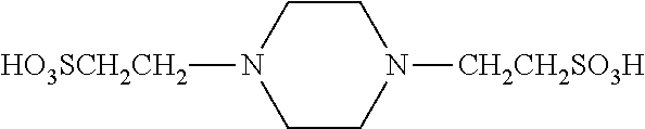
C1CN([HO3SCH2CH2])CCN1[CH2CH2SO3H]
